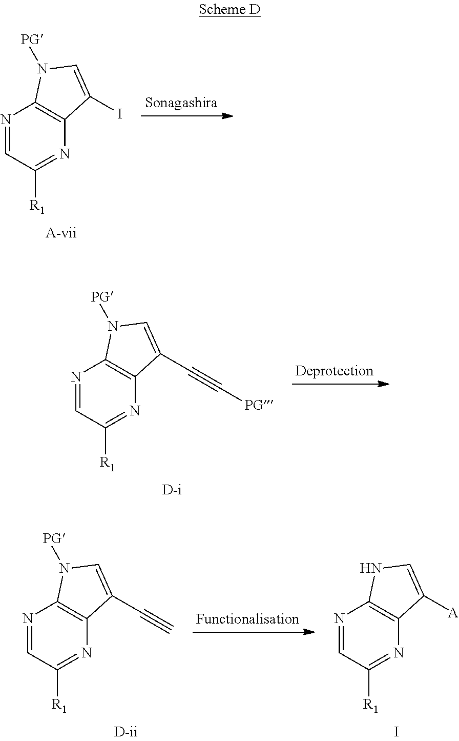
N1=CC([R1])=NC2=C1N([PG])C=C2I.N1=CC([R1])=NC2=C1N([PG])C=C2C#C[PG].N1=CC([R1])=NC2=C1N([PG])C=C2C#C.N1=CC([R1])=NC2=C1NC=C2[A].I
